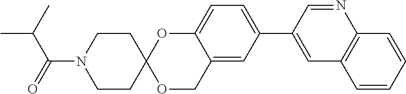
C1CC2(CCN1C(=O)C(C)C)OCC1=CC(C3=CC4=C(N=C3)C=CC=C4)=CC=C1O2
